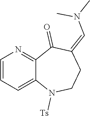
C1=CC=C2C(=N1)C(=O)C(=CN(C)C)CCN2[Ts]
